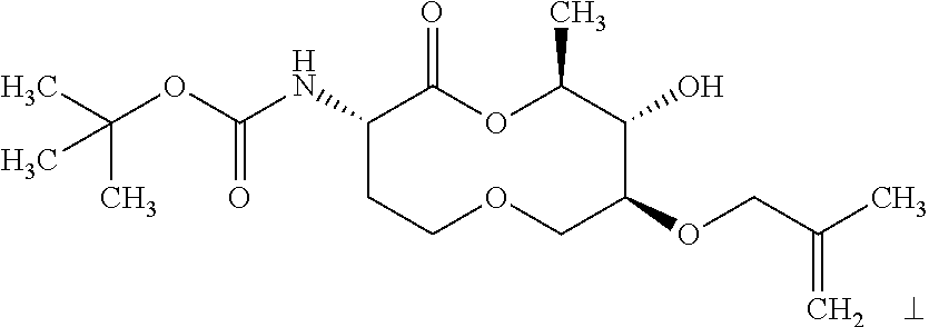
C1(NC(OC(C)(C)C)=O)CCOCC(OCC(C)=C)C(O)C(C)OC1=O
